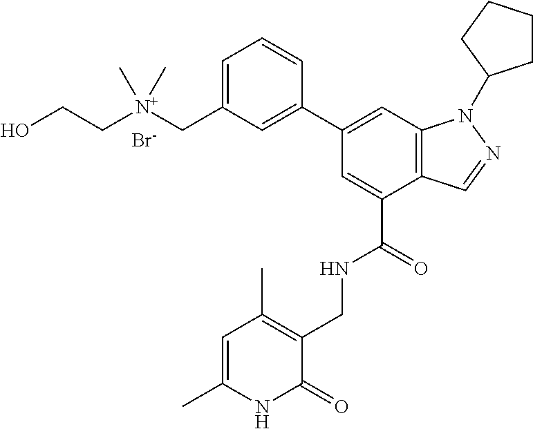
C12=C(C=C(C3=CC(C[N+](CCO)(C)C)=CC=C3)C=C1C(=O)NCC1=C(C)C=C(C)NC1=O)N(C1CCCC1)N=C2.[Br-]
